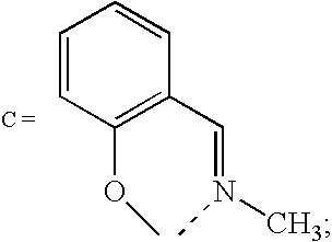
C1=CC(OC)=C(C=N(C)C)C=C1
